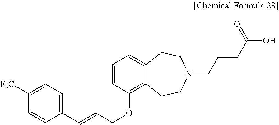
C1(C=CCOC2=C3C(=CC=C2)CCN(CCCC(O)=O)CC3)=CC=C([F3C])C=C1
